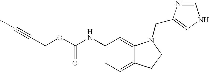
C1(NC(OCC#CC)=O)=CC=C2C(=C1)N(CC1=CNC=N1)CC2
